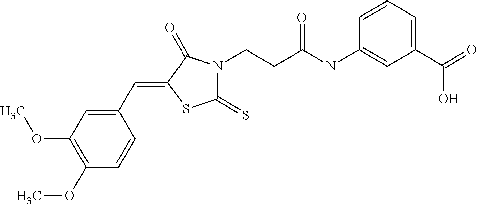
COC1=C(OC)C=CC(C=C2SC(=S)N(CCC(NC3=CC(C(O)=O)=CC=C3)=O)C2=O)=C1
